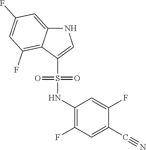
N1C2=CC(F)=CC(F)=C2C(S(=O)(=O)NC2=C(F)C=C(C#N)C(F)=C2)=C1
